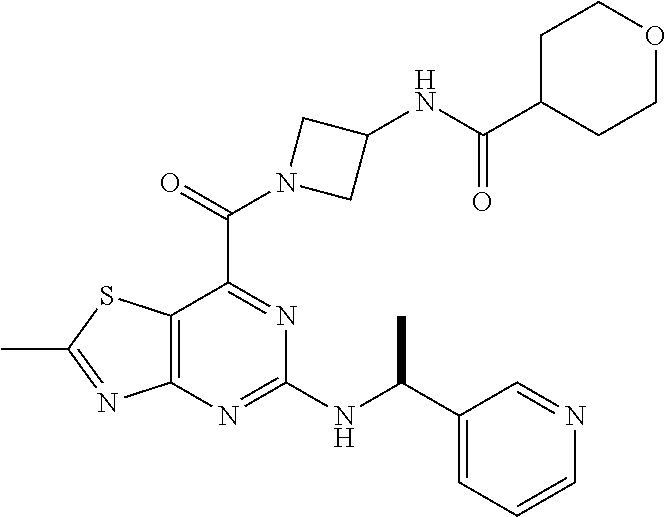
C12=C(N=C(NC(C3=CC=CN=C3)C)N=C1C(=O)N1CC(NC(C3CCOCC3)=O)C1)N=C(C)S2
